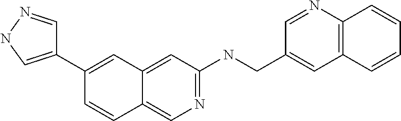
C1=CC2=CN=C(NCC3=CC4=C(N=C3)C=CC=C4)C=C2C=C1C1=CNN=C1
